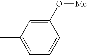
C1=C(C)C=C(O[Me])C=C1
